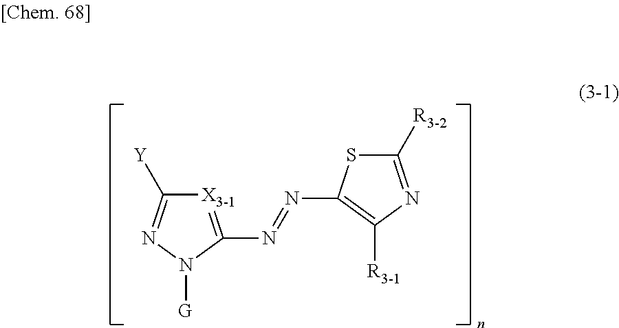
[X3-1]1=C(N=NC2=C([R3-1])N=C([R3-2])S2)N([G])N=C1[Y]
